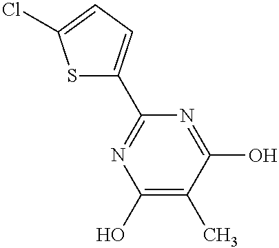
C1(O)=C(C)C(O)=NC(C2=CC=C(Cl)S2)=N1
